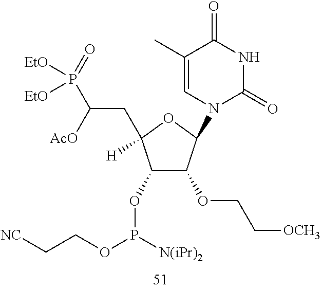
C1(OP(OCC[NC])[N(iPr)2])C(OCC[OCH3])C(N2C(=O)NC(=O)C(C)=C2)OC1([H])CC(P(=O)([EtO])[EtO])[AcO]
